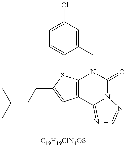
CC(C)CCC1=CC2=C(S1)N(CC1=CC(Cl)=CC=C1)C(=O)N1C2=NC=N1.[C19H19ClN4OS]
